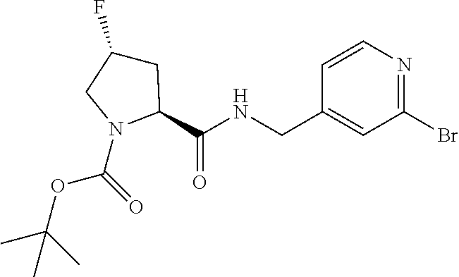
C1C(F)CN(C(=O)OC(C)(C)C)C1C(NCC1=CC(Br)=NC=C1)=O
